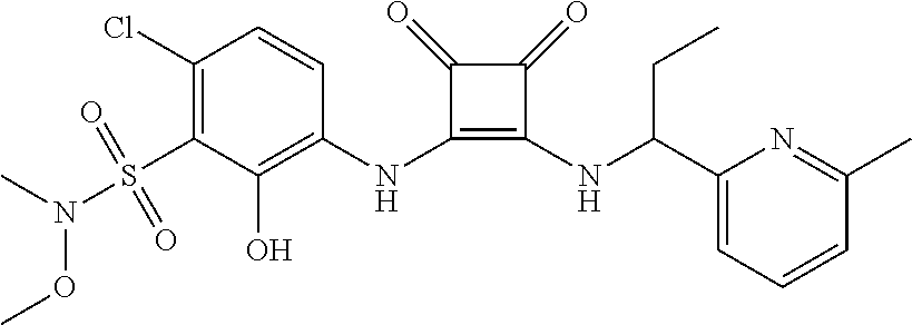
C1(Cl)=C(S(N(OC)C)(=O)=O)C(O)=C(NC2=C(NC(CC)C3=CC=CC(C)=N3)C(=O)C2=O)C=C1
